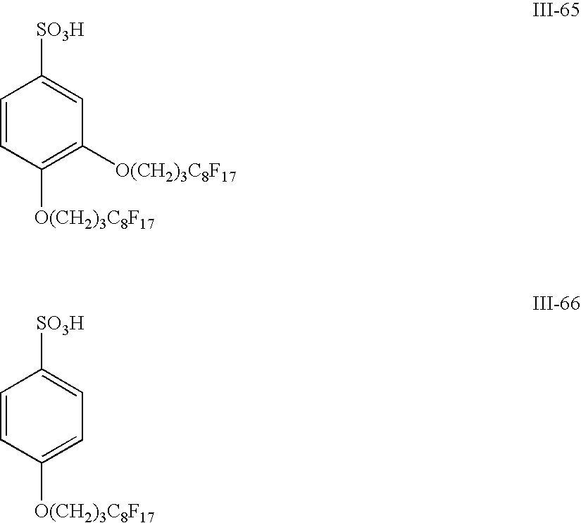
C1=CC([O(CH2)3C8F17])=C([O(CH2)3C8F17])C=C1[SO3H].C1=CC([O(CH2)3C8F17])=CC=C1[SO3H]
